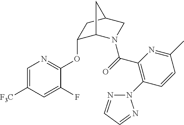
C1(OC2=NC=C([F3C])C=C2F)C2N(C(=O)C3=C(N4N=CC=N4)C=CC(C)=N3)CC(C1)C2
